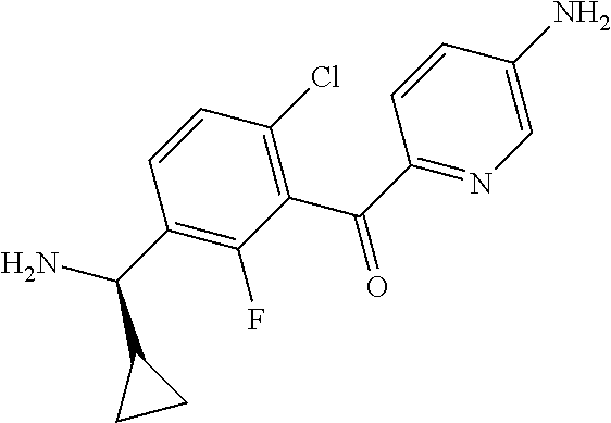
C1(C(C2=NC=C(N)C=C2)=O)=C(Cl)C=CC(C(N)C2CC2)=C1F
